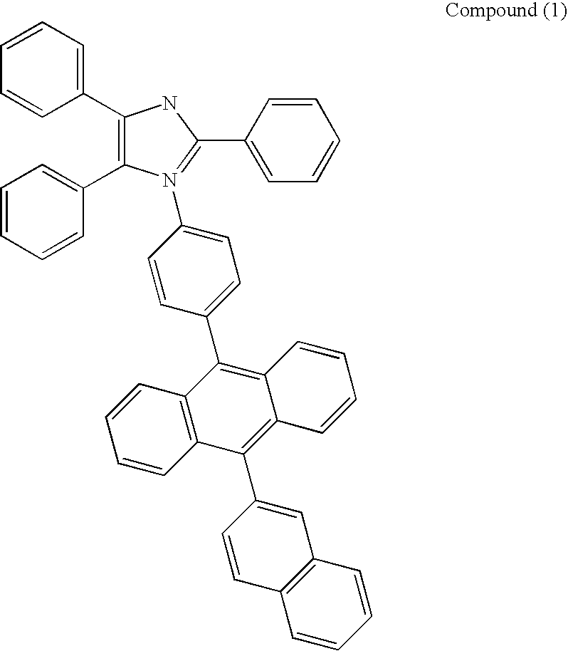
C1(C2=CC=CC=C2)=C(C2=CC=CC=C2)N(C2=CC=C(C3=C4C(=C(C5=CC6=C(C=C5)C=CC=C6)C5=C3C=CC=C5)C=CC=C4)C=C2)=C(C2=CC=CC=C2)N1
